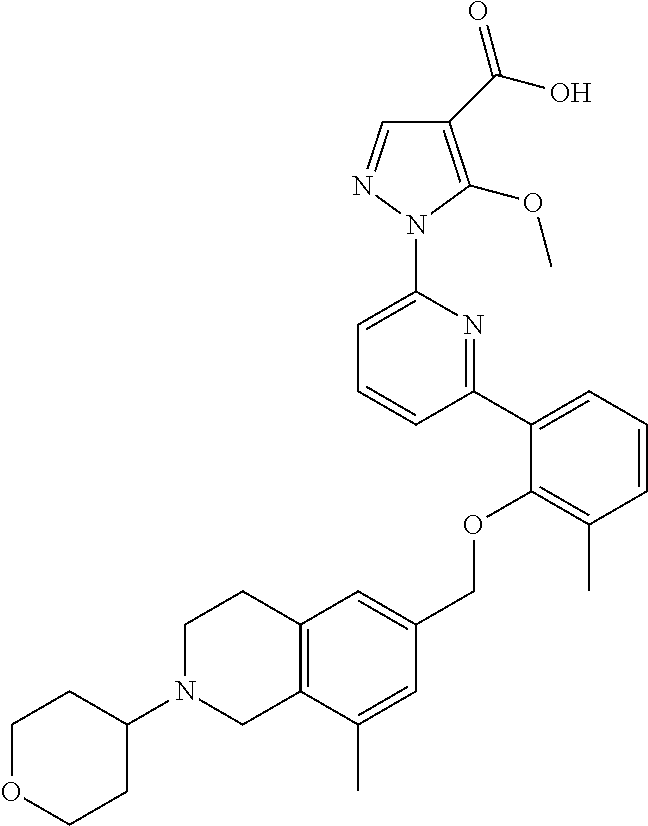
C1(C(O)=O)=C(OC)N(C2=CC=CC(C3=CC=CC(C)=C3OCC3=CC4=C(C(C)=C3)CN(C3CCOCC3)CC4)=N2)N=C1
